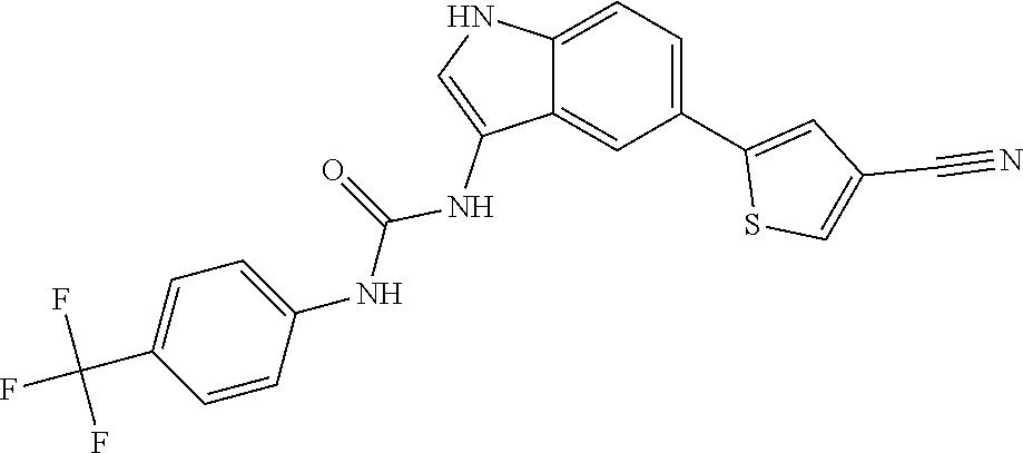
N(C1=CC=C(C(F)(F)F)C=C1)C(=O)NC1=CNC2=CC=C(C3=CC(C#N)=CS3)C=C12
